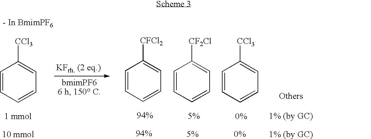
C1=CC=CC=C1[CCl3].C1=CC=CC=C1[CFCl2].C1=CC=CC=C1[CF2Cl].C1=CC=CC=C1[CCl3]
